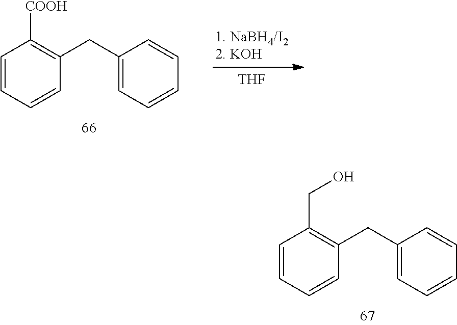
C1=CC=CC(CC2=CC=CC=C2)=C1CO.C1=CC=CC(CC2=CC=CC=C2)=C1[COOH].[THF]
